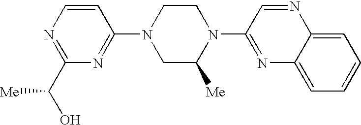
N1=C(C(O)[Me])N=C(N2CC([Me])N(C3=NC4=CC=CC=C4N=C3)CC2)C=C1
